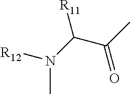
[R11]C(N([R12])C)C(C)=O
